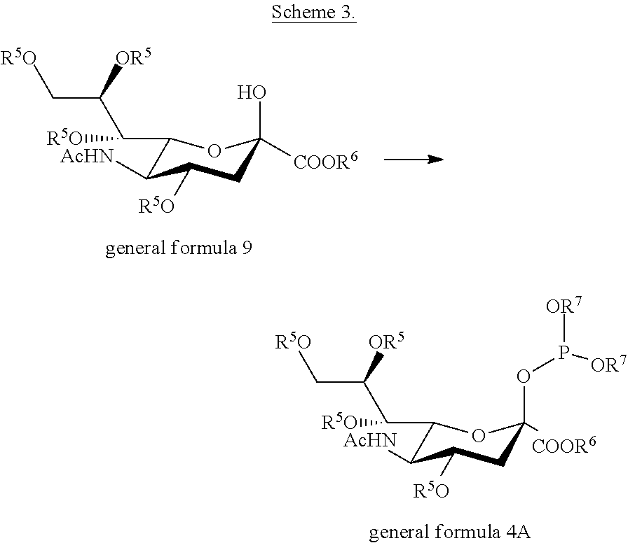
C1(C(C(C[R5O])[OR5])[R5O])C([AcHN])C([R5O])CC([COOR6])(OP([OR7])[OR7])O1.C1(C(C(C[R5O])[OR5])[R5O])C([AcHN])C([R5O])CC([COOR6])(O)O1
